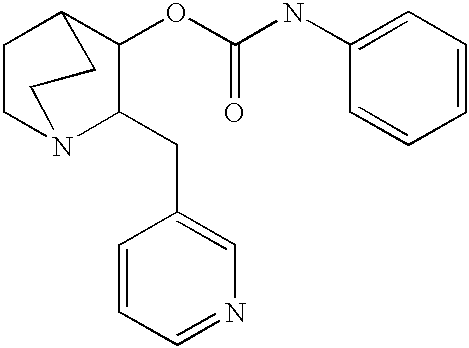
C1(OC(NC2=CC=CC=C2)=O)C(CC2=CN=CC=C2)N2CCC1CC2
